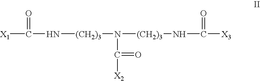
[X1]C(=O)N[(CH2)3]N(C(=O)[X2])[(CH2)3]NC(=O)[X3]
